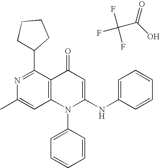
FC(C(O)=O)(F)F.C1=C(C)N=C(C2CCCC2)C2=C1N(C1=CC=CC=C1)C(NC1=CC=CC=C1)=CC2=O
